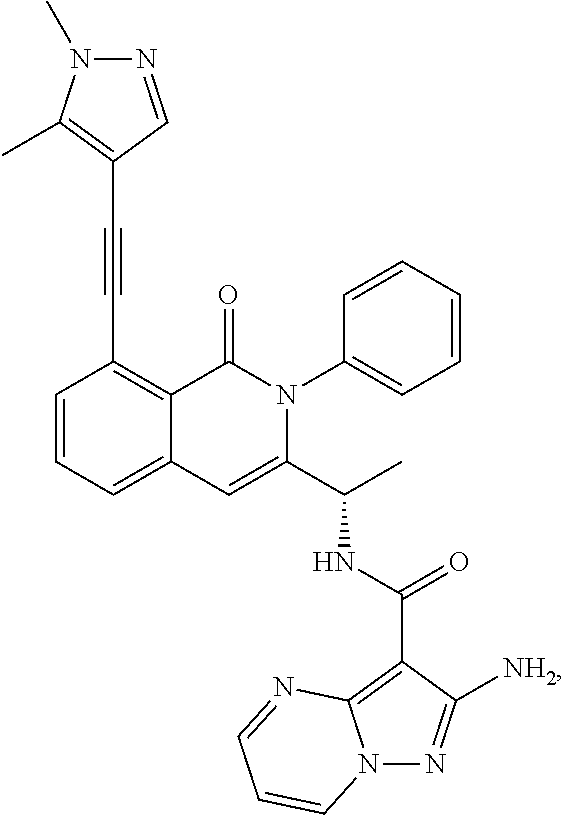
C1=CC=C2C(=C1C#CC1=C(C)N(C)N=C1)C(=O)N(C1=CC=CC=C1)C(C(C)NC(C1=C3N(N=C1[NH2])C=CC=N3)=O)=C2
